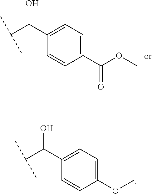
C(C(C1=CC=C(C(OC)=O)C=C1)O)(C)C.C(C(C1=CC=C(OC)C=C1)O)(C)C
